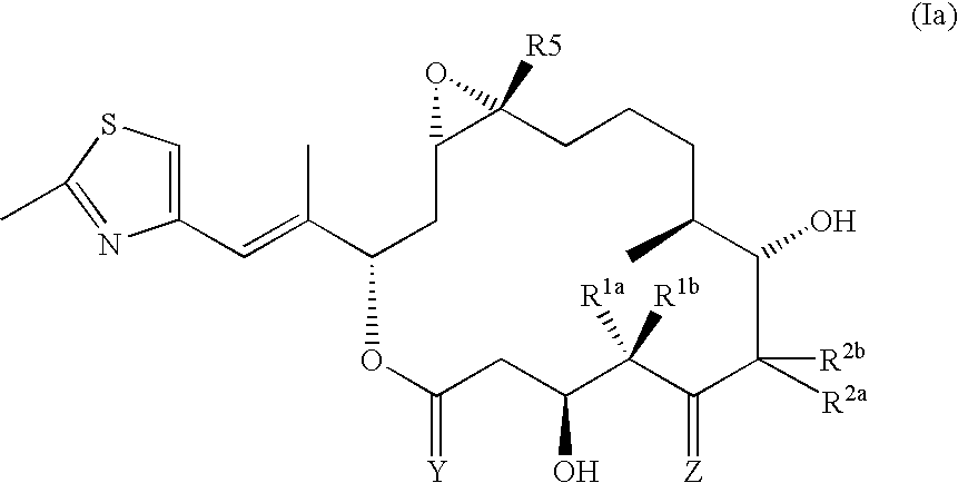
C(=C(C1CC2C([R5])(O2)CCCC(C)C(O)C([R2a])([R2b])C(=[Z])C([R1b])([R1a])C(O)CC(=[Y])O1)C)C1=CSC(C)=N1
